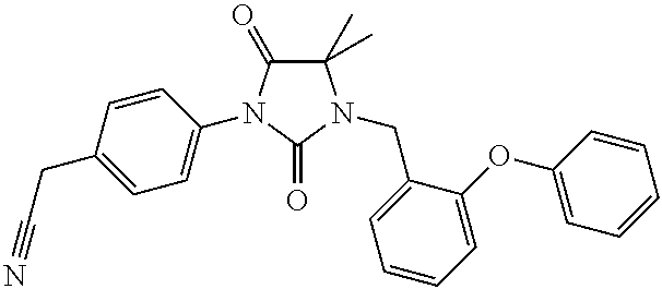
C1(C)(C)C(=O)N(C2=CC=C(CC#N)C=C2)C(=O)N1CC1=CC=CC=C1OC1=CC=CC=C1
